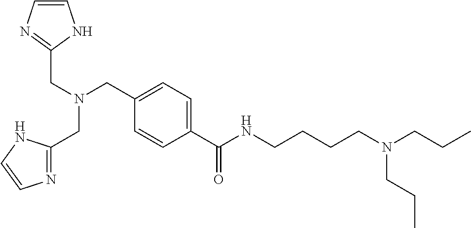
C1=CN=C(CN(CC2=CC=C(C(NCCCCN(CCC)CCC)=O)C=C2)CC2=NC=CN2)N1
